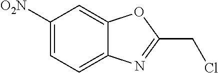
C1([O2N])=CC=C2C(=C1)OC(CCl)=N2
